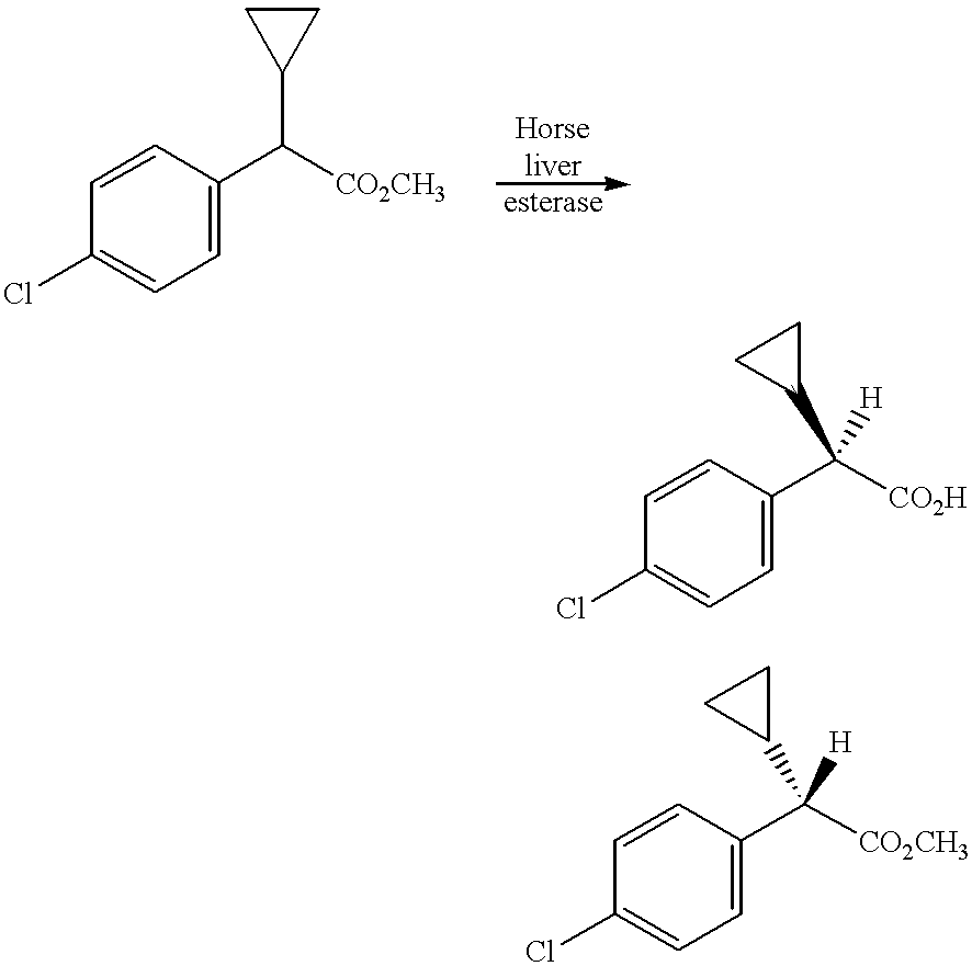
C1=C(C([CO2CH3])C2CC2)C=CC(Cl)=C1.[CO2H]C(C1=CC=C(Cl)C=C1)(C1CC1)[H].C1(C(C2CC2)([H])[CO2CH3])=CC=C(Cl)C=C1
